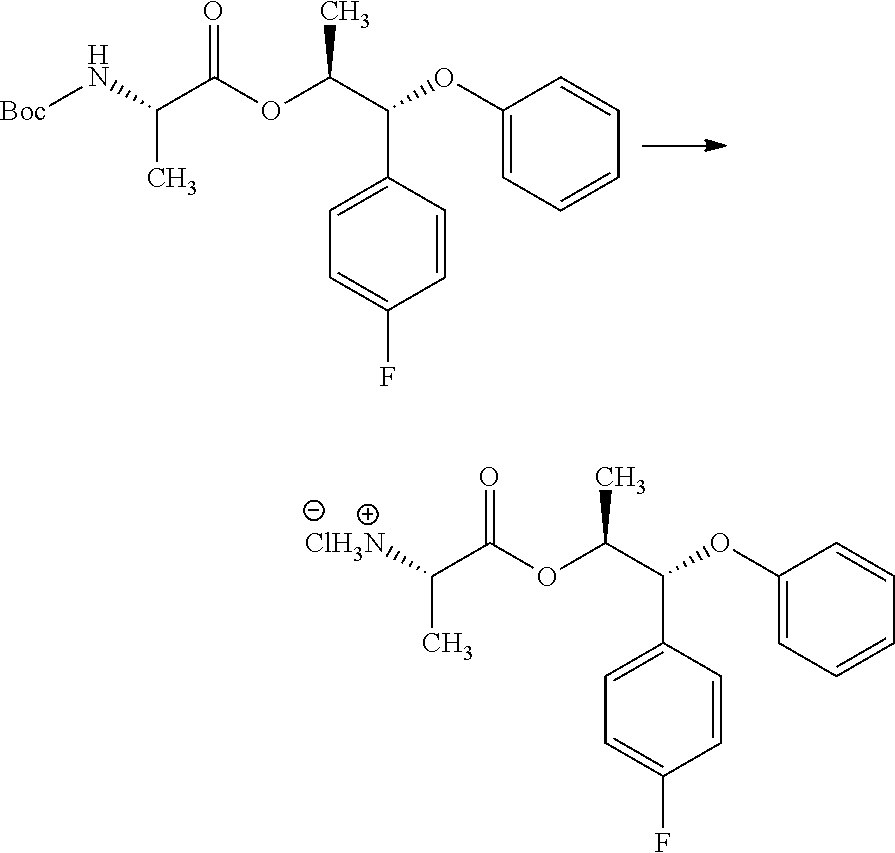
C(C(C)N[Boc])(=O)OC(C(OC1=CC=CC=C1)C1=CC=C(F)C=C1)C.C(C(C)[ClH3N])(=O)OC(C(OC1=CC=CC=C1)C1=CC=C(F)C=C1)C
